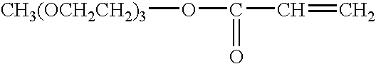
[CH3(OCH2CH2)3]OC(C=C)=O
